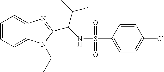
C1=CC=C2C(=C1)N=C(C(NS(=O)(=O)C1=CC=C(Cl)C=C1)C(C)C)N2CC
